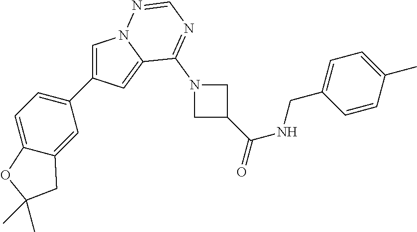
C1=C(C2=CC=C3C(=C2)CC(C)(C)O3)C=C2N1N=CN=C2N1CC(C(=O)NCC2=CC=C(C)C=C2)C1
